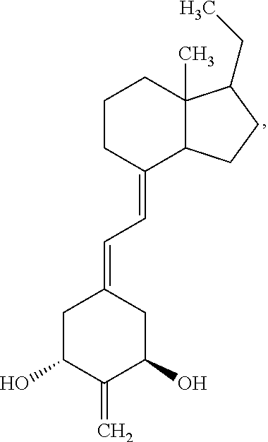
C1CC(=CC=C2CC(O)C(=C)C(O)C2)C2C(C)(C1)C(CC)CC2
